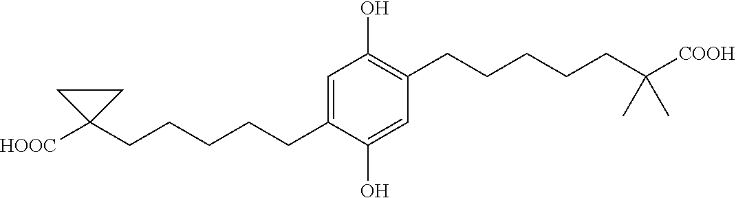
C1=C(CCCCCC2([HOOC])CC2)C(O)=CC(CCCCCC(C)(C)[COOH])=C1O
